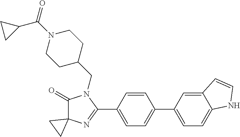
C1(=O)C2(N=C(C3=CC=C(C4=CC=C5C(=C4)C=CN5)C=C3)N1CC1CCN(C(=O)C3CC3)CC1)CC2
